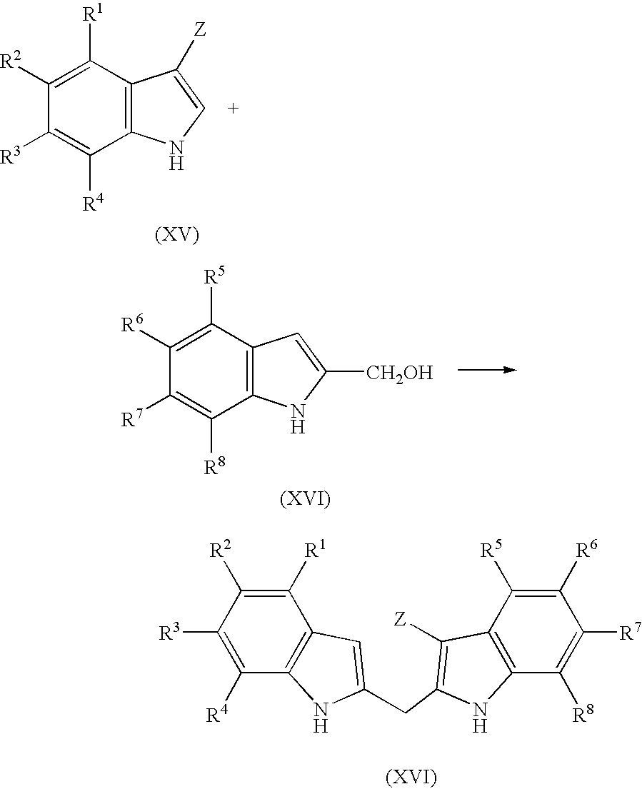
C1([R3])=C([R4])C2=C(C([R1])=C1[R2])C=C(CC1=C([Z])C3=C(C([R8])=C([R7])C([R6])=C3[R5])N1)N2.C12=C(C([R1])=C([R2])C([R3])=C1[R4])C([Z])=CN2.C12=C(C([R5])=C([R6])C([R7])=C1[R8])C=C([CH2OH])N2
